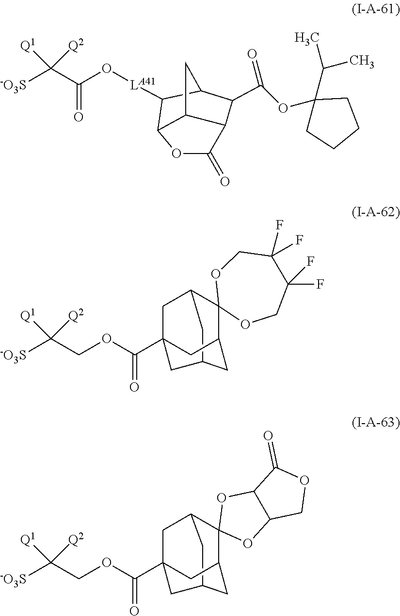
[-O3S]C(C(=O)O[LA41]C1C2OC(=O)C3C2CC1C3C(OC1(C(C)C)CCCC1)=O)([Q1])[Q2].[-O3S]C(COC(=O)C12CC3C4(C(CC(C1)C3)C2)OCC(F)(F)C(F)(F)CO4)([Q1])[Q2].[-O3S]C(COC(=O)C12CC3C4(C(CC(C1)C3)C2)OC1C(O4)C(=O)OC1)([Q1])[Q2]
